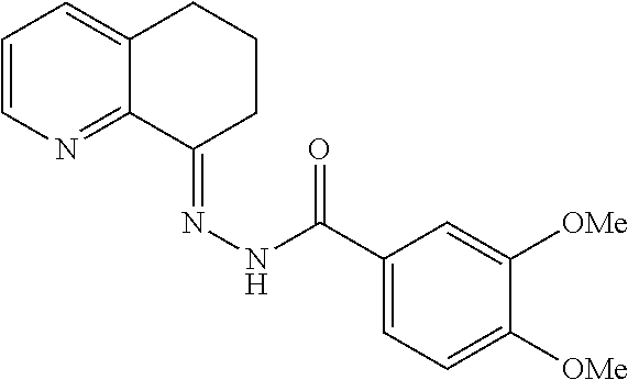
C1=CN=C2C(=C1)CCCC2=NNC(C1=CC=C([OMe])C([OMe])=C1)=O
